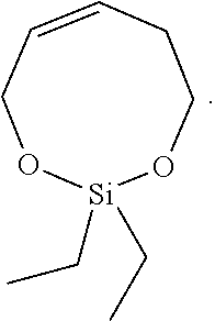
C1C=CCO[Si](CC)(CC)OC1
